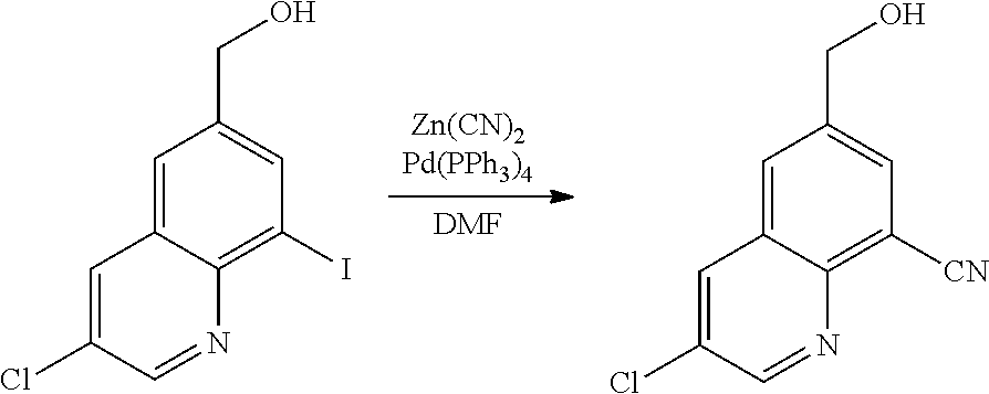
[DMF].[Zn(CN)2Pd(PPh3)4].C1=C2C(=C([CN])C=C1CO)N=CC(Cl)=C2.C1=C2C(=C(I)C=C1CO)N=CC(Cl)=C2
